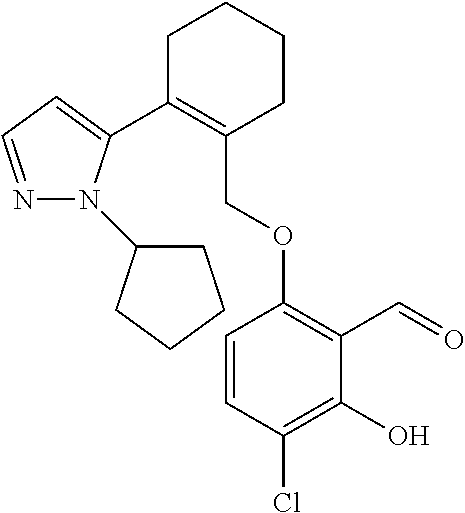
C1C(C2=CC=NN2C2CCCC2)=C(COC2=C(C=O)C(O)=C(Cl)C=C2)CCC1
